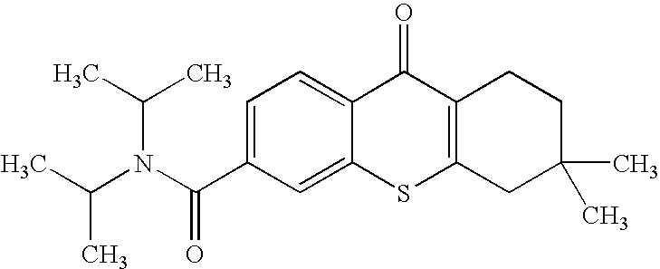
C1(C(N(C(C)C)C(C)C)=O)=CC=C2C(=C1)SC1=C(C2=O)CCC(C)(C)C1
